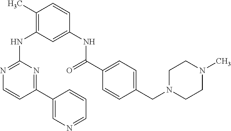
C1(C)=C(NC2=NC=CC(C3=CN=CC=C3)=N2)C=C(NC(=O)C2=CC=C(CN3CCN(C)CC3)C=C2)C=C1
